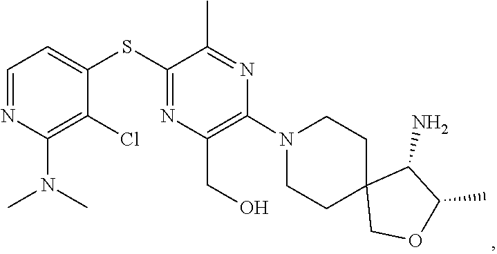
C1CN(C2=C(CO)N=C(SC3=CC=NC(N(C)C)=C3Cl)C(C)=N2)CCC12COC(C)C2N
